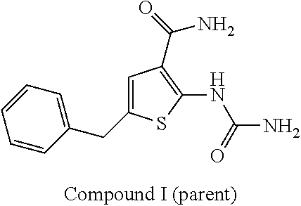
C1=C(CC2=CC=CC=C2)SC(NC(N)=O)=C1C(=O)N
